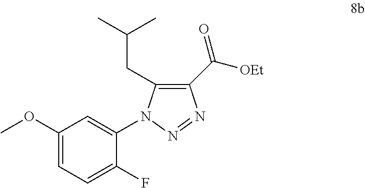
C1(OC)=CC=C(F)C(N2C(CC(C)C)=C(C([OEt])=O)N=N2)=C1
